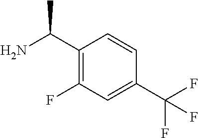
C1(C(N)C)=C(F)C=C(C(F)(F)F)C=C1
